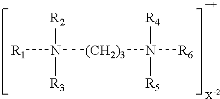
[R1]N([(CH2)3]N([R6])([R5])[R4])([R3])[R2]
